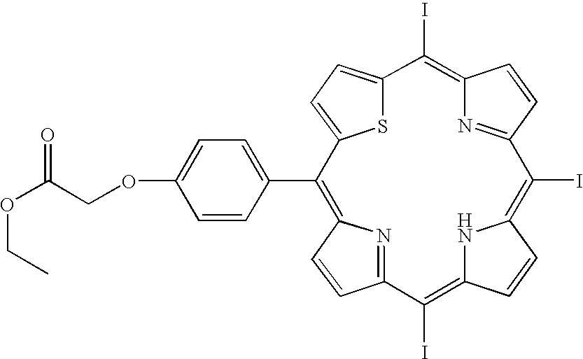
C1=CC(C2=C3C=CC(=N3)C(I)=C3C=CC(=C(I)C4=NC(=C(I)C5=CC=C2S5)C=C4)N3)=CC=C1OCC(OCC)=O
